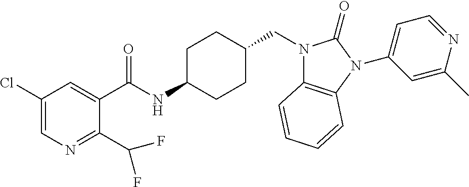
C1(Cl)=CN=C(C(F)F)C(C(NC2CCC(CN3C4=C(N(C5=CC=NC(C)=C5)C3=O)C=CC=C4)CC2)=O)=C1
